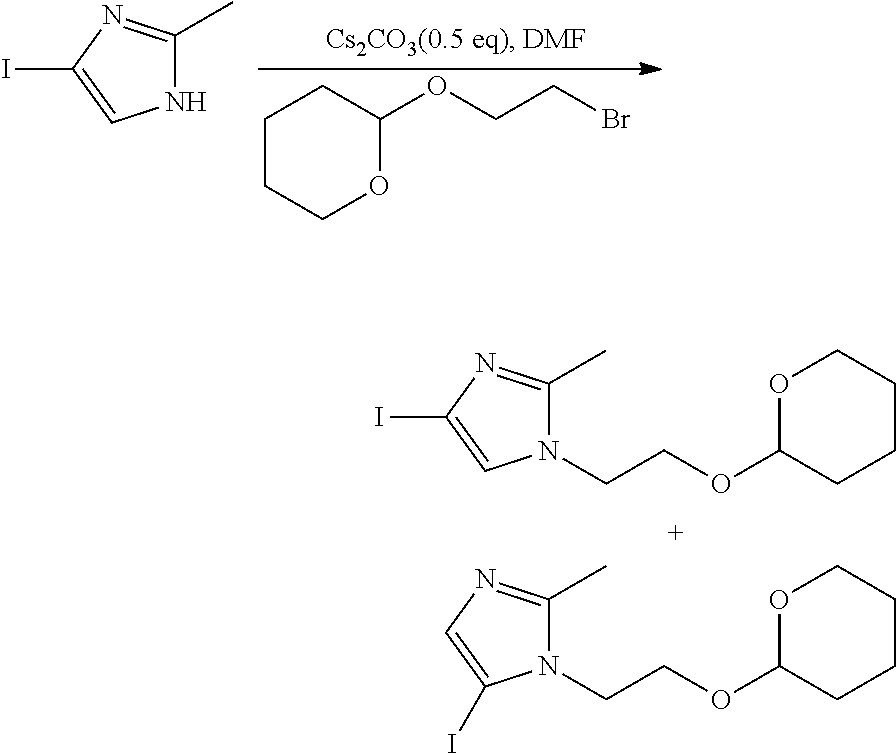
C1(C)=NC(I)=CN1.C1CCOC(OCCBr)C1.C1(C)=NC(I)=CN1CCOC1OCCCC1.C1(C)=NC=C(I)N1CCOC1OCCCC1
